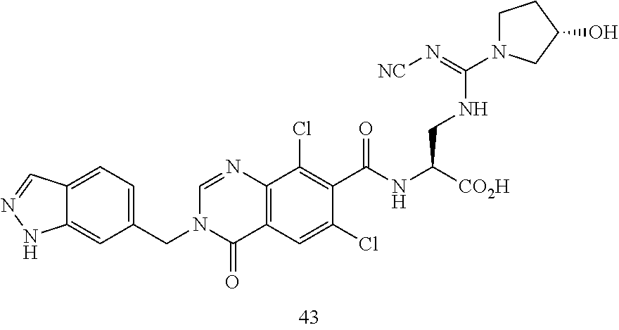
C12=CC=C(CN3C(=O)C4=C(C(Cl)=C(C(=O)NC(CNC(=N[NC])N5CCC(O)C5)[CO2H])C(Cl)=C4)N=C3)C=C1NN=C2
